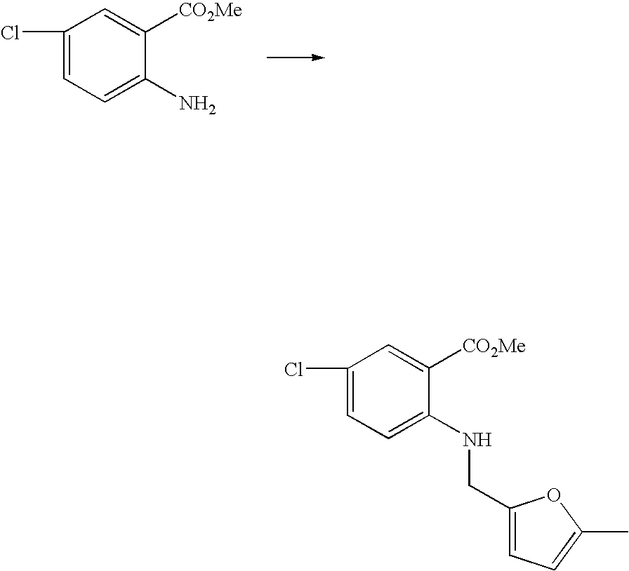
C1(Cl)=CC=C(N)C([CO2Me])=C1.C1(Cl)=CC=C(NCC2=CC=C(C)O2)C([CO2Me])=C1
